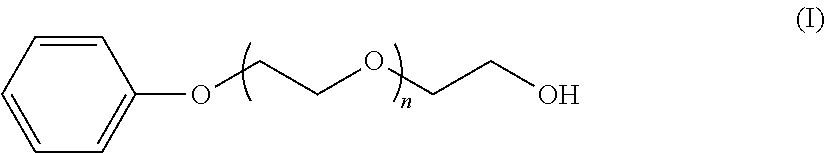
C1=CC(OCCOCCO)=CC=C1
